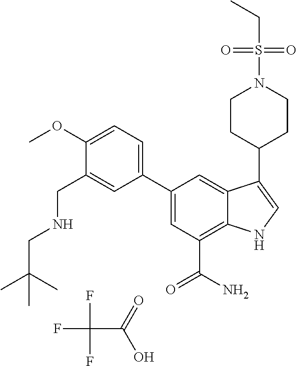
FC(F)(F)C(O)=O.C1(C2=CC=C(OC)C(CNCC(C)(C)C)=C2)=CC(C(N)=O)=C2C(=C1)C(C1CCN(S(CC)(=O)=O)CC1)=CN2
